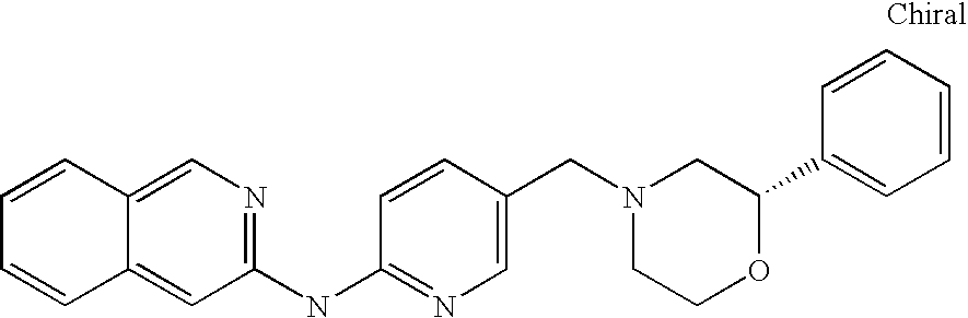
C1(NC2=NC=C(CN3CCOC(C4=CC=CC=C4)C3)C=C2)=NC=C2C(=C1)C=CC=C2
